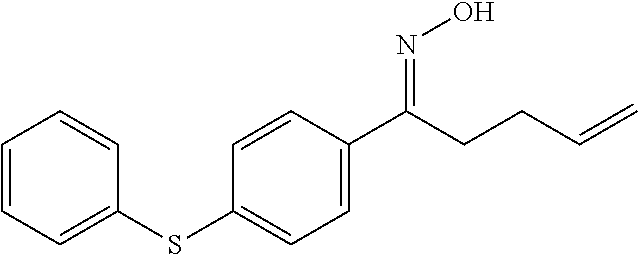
C1=CC=C(SC2=CC=C(C(CCC=C)=NO)C=C2)C=C1
